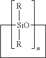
[R][SiO]1([R])CCCC1
